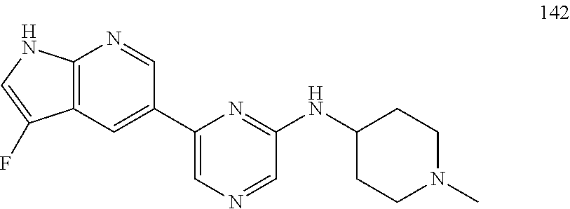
C12=C(NC=C1F)N=CC(C1=CN=CC(NC3CCN(C)CC3)=N1)=C2
